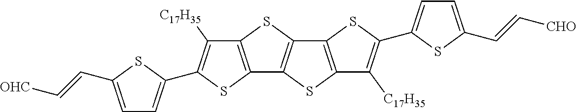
C12=C(SC3=C1SC1=C3SC(C3=CC=C(C=C[CHO])S3)=C1[C17H35])C([C17H35])=C(C1=CC=C(C=C[OHC])S1)S2
